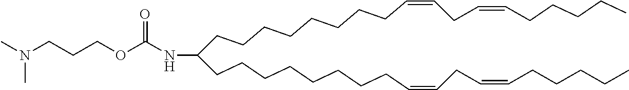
N(C(CCCCCCCCC=CCC=CCCCCC)CCCCCCCCC=CCC=CCCCCC)C(OCCCN(C)C)=O
